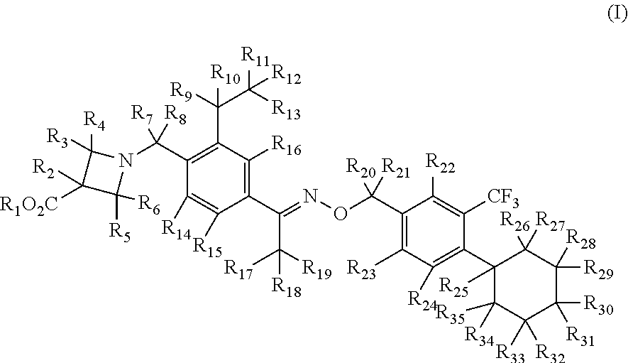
C1(C(N2C([R3])([R4])C([R1O2C])([R2])C2([R5])[R6])([R8])[R7])=C(C(C([R11])([R13])[R12])([R9])[R10])C([R16])=C(C(=NOC(C2=C([R23])C([R24])=C(C3([R25])C([R35])([R34])C([R33])([R32])C([R31])([R30])C([R29])([R28])C3([R26])[R27])C([CF3])=C2[R22])([R20])[R21])C([R17])([R19])[R18])C([R15])=C1[R14]
